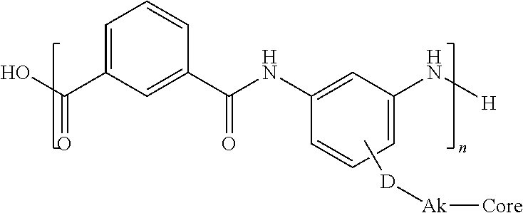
C1(C(O)=O)=CC=CC(C(NC2=CC(N[H])=CC=C2)=O)=C1.C[D][Ak][Core]
